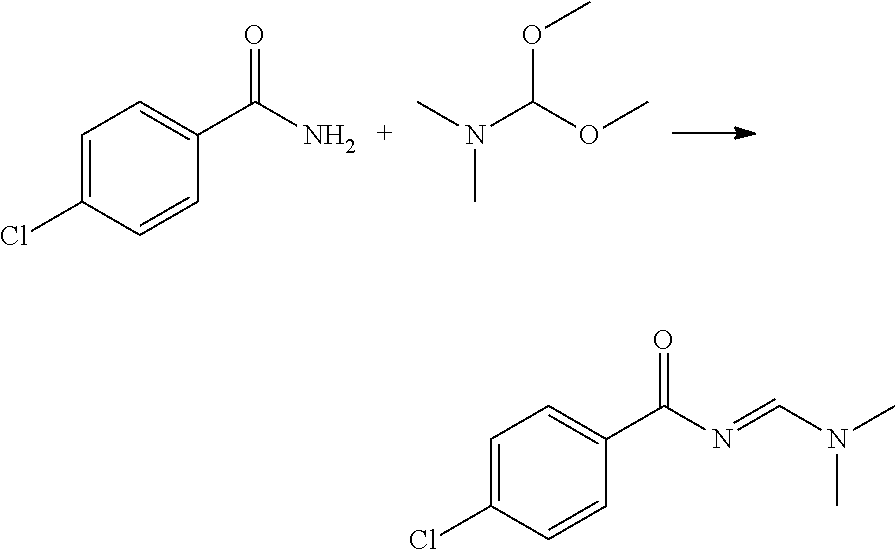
C1=C(Cl)C=CC(C(N)=O)=C1.CN(C)C(OC)OC.C1=C(Cl)C=CC(C(N=CN(C)C)=O)=C1
